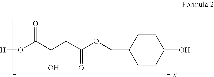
O(C(C(CC(OCC1CCC(O)CC1)=O)O)=O)[H].[X]
